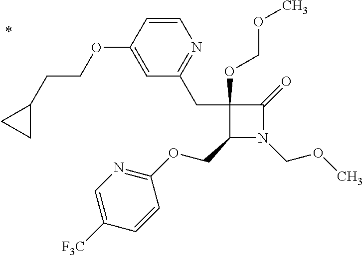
C1(COC2=NC=C([F3C])C=C2)N(COC)C(=O)C1(CC1=NC=CC(OCCC2CC2)=C1)OCOC
